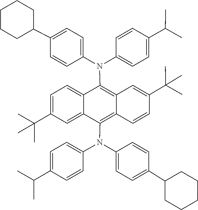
C1=C2C(N(C3=CC=C(C4CCCCC4)C=C3)C3=CC=C(C(C)C)C=C3)=C3C(=C(N(C4=CC=C(C(C)C)C=C4)C4=CC=C(C5CCCCC5)C=C4)C2=CC=C1C(C)(C)C)C=C(C(C)(C)C)C=C3
